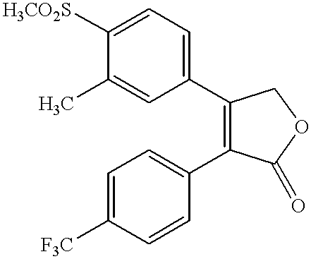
C1=C(C)C([H3CO2S])=CC=C1C1=C(C2=CC=C([F3C])C=C2)C(=O)OC1
